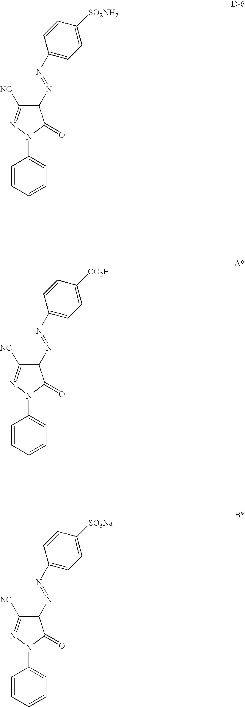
C1=CC=CC=C1N1C(=O)C(N=NC2=CC=C([SO2NH2])C=C2)C([NC])=N1.C1=CC=CC=C1N1C(=O)C(N=NC2=CC=C([CO2H])C=C2)C([NC])=N1.C1=CC=CC=C1N1C(=O)C(N=NC2=CC=C([SO3Na])C=C2)C([NC])=N1
